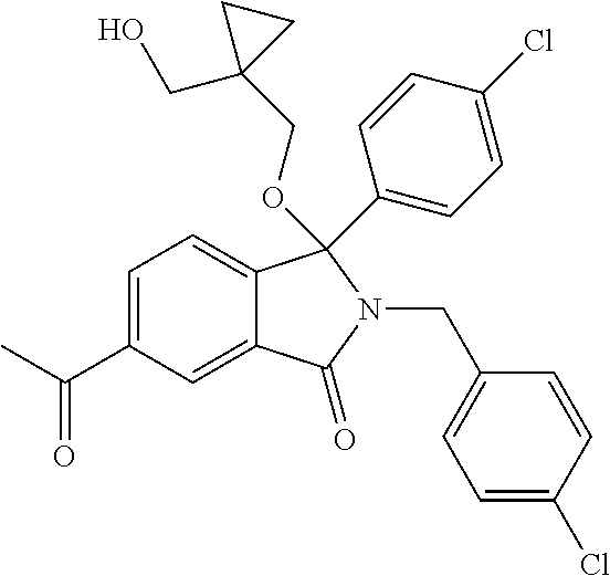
C1=C(C(C)=O)C=C2C(=C1)C(C1=CC=C(Cl)C=C1)(OCC1(CO)CC1)N(CC1=CC=C(Cl)C=C1)C2=O
